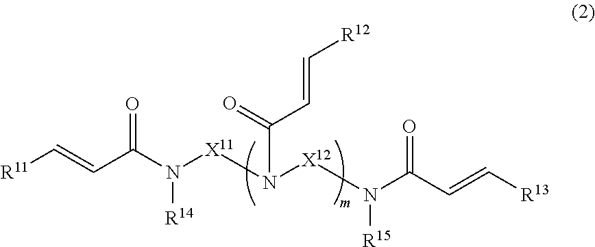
[X11](N([X12]N(C(C=C[R13])=O)[R15])C(=O)C=C[R12])N(C(C=C[R11])=O)[R14]
